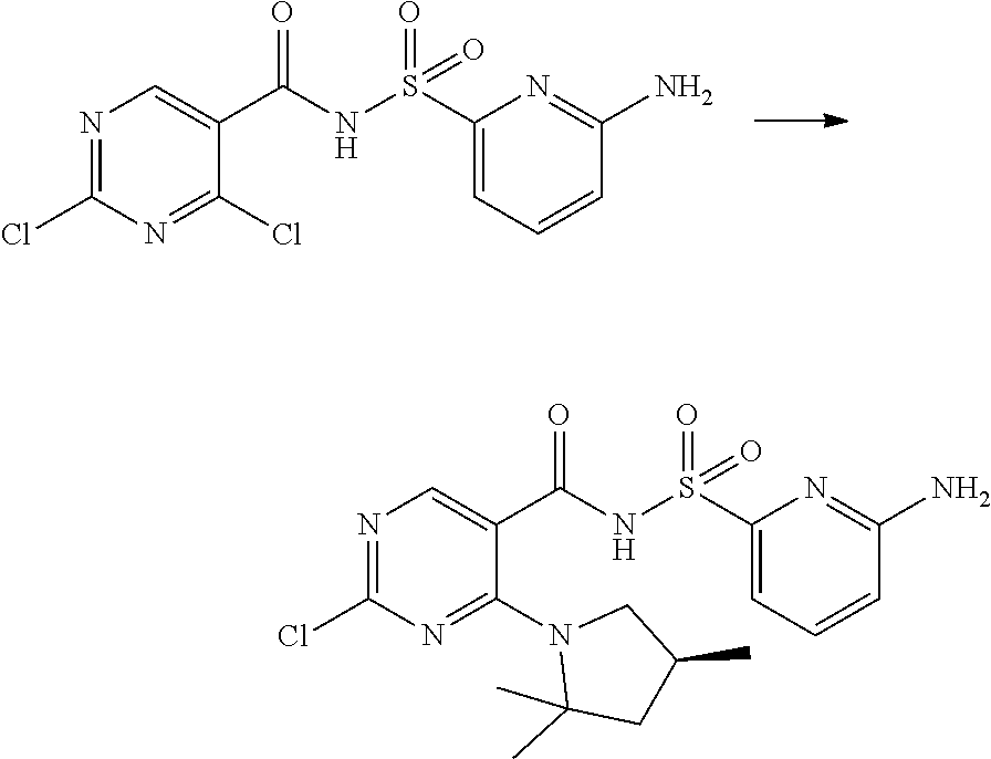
N1=C(Cl)N=C(Cl)C(C(NS(C2=CC=CC(N)=N2)(=O)=O)=O)=C1.N1=C(Cl)N=C(N2C(C)(C)CC(C)C2)C(C(NS(C2=CC=CC(N)=N2)(=O)=O)=O)=C1
